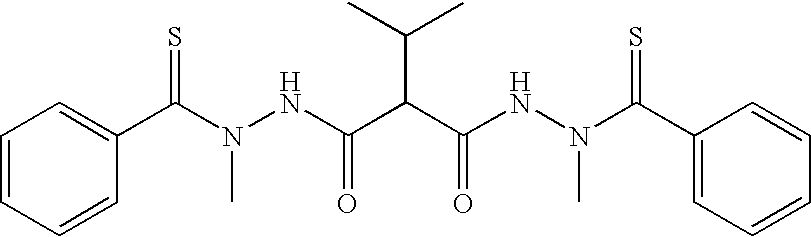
C1=CC=CC(C(N(NC(C(C(NN(C(C2=CC=CC=C2)=S)C)=O)C(C)C)=O)C)=S)=C1
